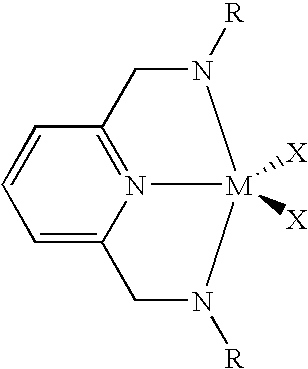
C1=CC=C2N3=C1CN([R])[M]3([X])([X])N([R])C2
